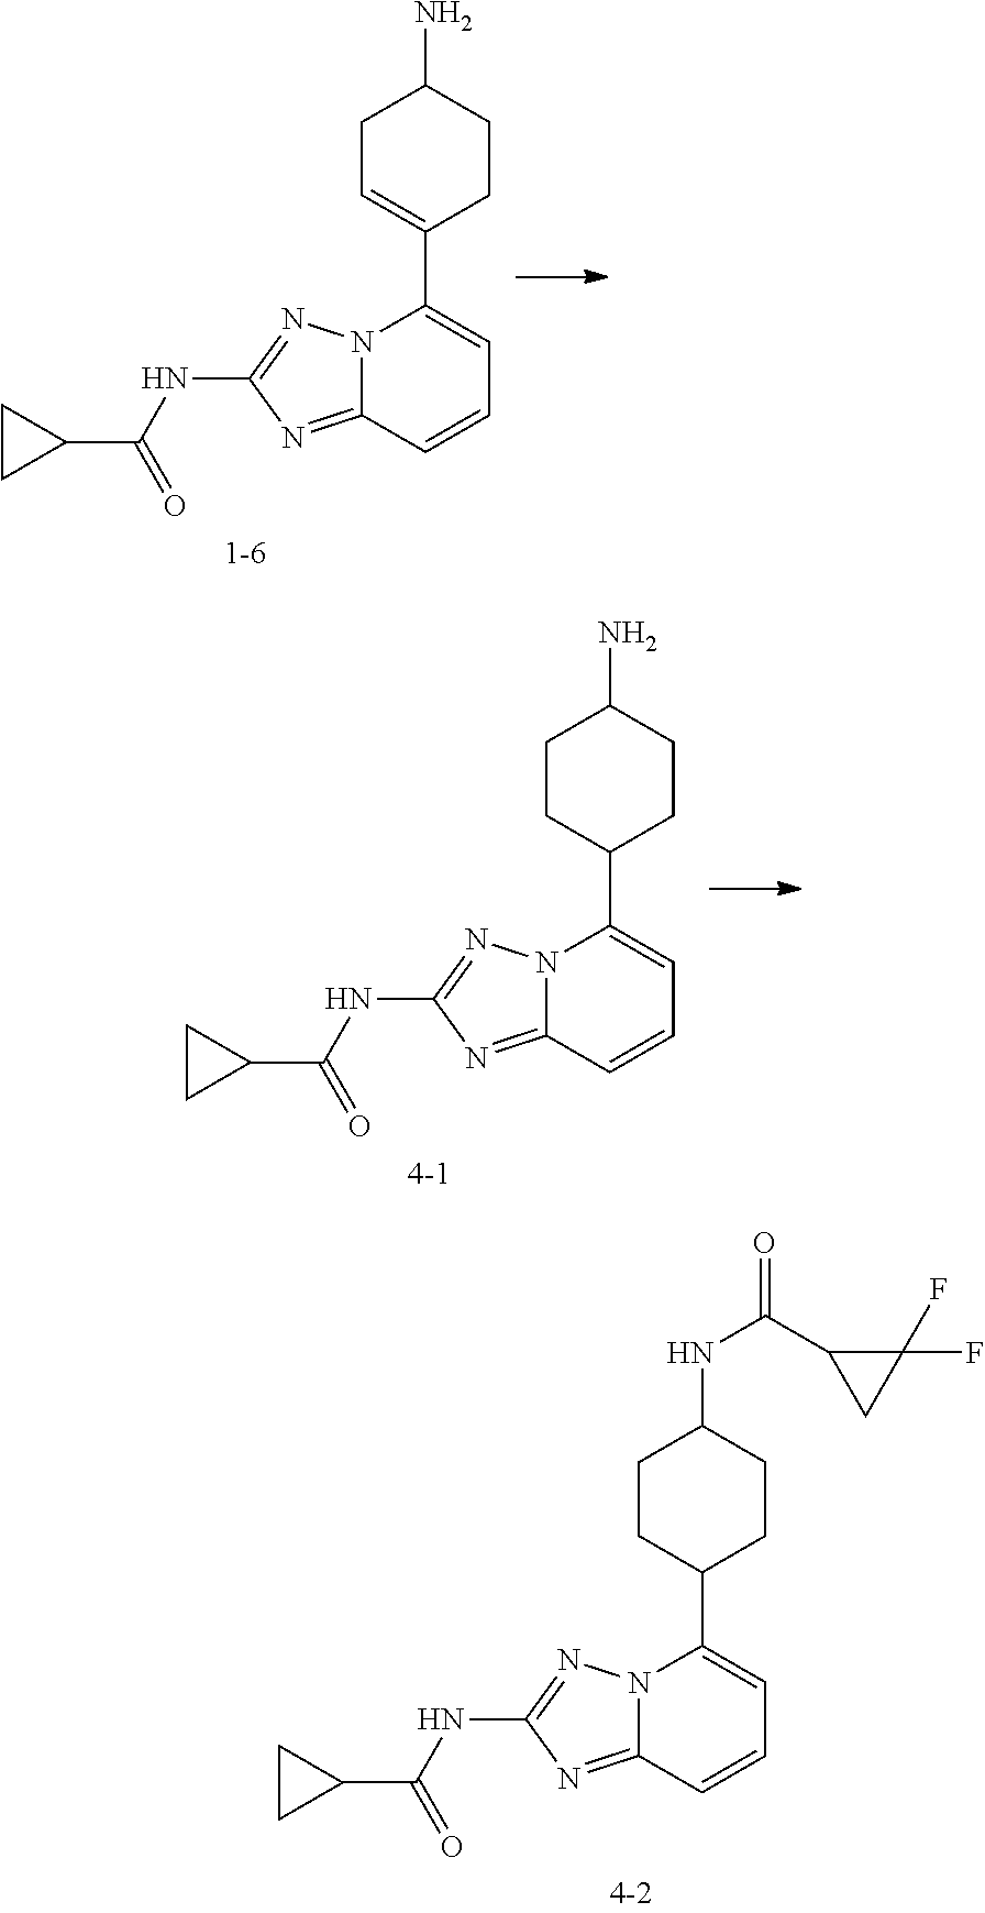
N12C(=NC(NC(C3CC3)=O)=N1)C=CC=C2C1=CCC(N)CC1.N12C(=NC(NC(C3CC3)=O)=N1)C=CC=C2C1CCC(N)CC1.N12C(=NC(NC(C3CC3)=O)=N1)C=CC=C2C1CCC(NC(=O)C2CC2(F)F)CC1
